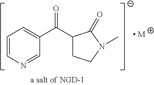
C1=CN=CC(C(C2CCN(C)C2=O)=O)=C1.[ M]
